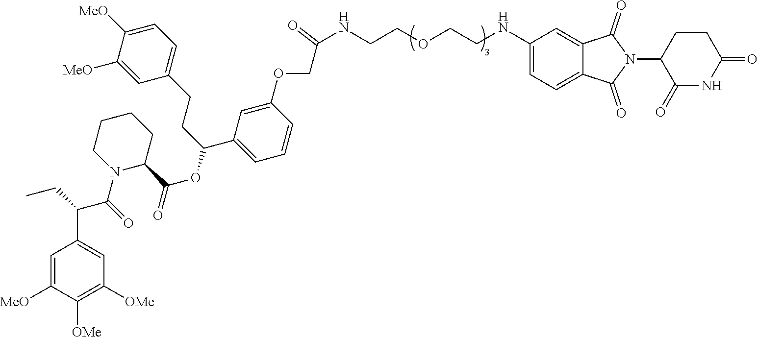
C1=C(OCC(NCCOCCNC2=CC=C3C(=C2)C(=O)N(C2C(=O)NC(=O)CC2)C3=O)=O)C=CC=C1C(CCC1=CC=C([MeO])C([MeO])=C1)OC(=O)C1CCCCN1C(C(C1=CC([OMe])=C([OMe])C([MeO])=C1)CC)=O
